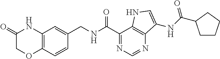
O=C1COC2=C(N1)C=C(CNC(C1=NC=NC3=C1NC=C3NC(=O)C1CCCC1)=O)C=C2
